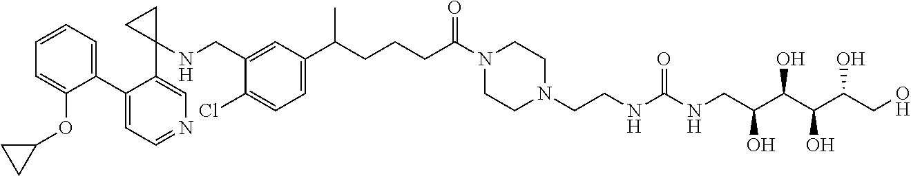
C(C(N1CCN(CCNC(=O)NCC(C(C(C(CO)O)O)O)O)CC1)=O)CCC(C1=CC=C(Cl)C(CNC2(C3=CN=CC=C3C3=CC=CC=C3OC3CC3)CC2)=C1)C
